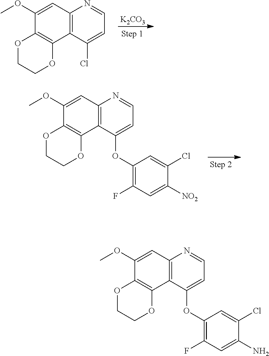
COC1=CC2=C(C3=C1OCCO3)C(Cl)=CC=N2.[K2CO3].C1(OC2=CC=NC3=C2C2=C(C(OC)=C3)OCCO2)=C(F)C=C([NO2])C(Cl)=C1.C12=C(C3=C(C=C1OC)N=CC=C3OC1=C(F)C=C(N)C(Cl)=C1)OCCO2
